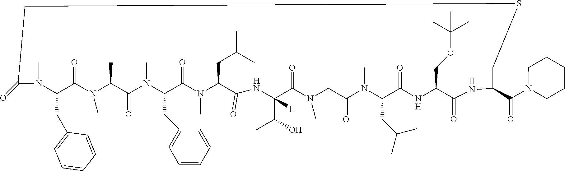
[H].[H].N1(C)C(C)C(=O)N(C)C(CC2=CC=CC=C2)C(=O)N(C)C(CC(C)C)C(=O)NC(C(O)C)([H])C(=O)N(C)CC(=O)N(C)C(CC(C)C)C(=O)NC(COC(C)(C)C)C(=O)NC(C(N2CCCCC2)=O)CSCC(=O)N(C)C(CC2=CC=CC=C2)C1=O.[H]
